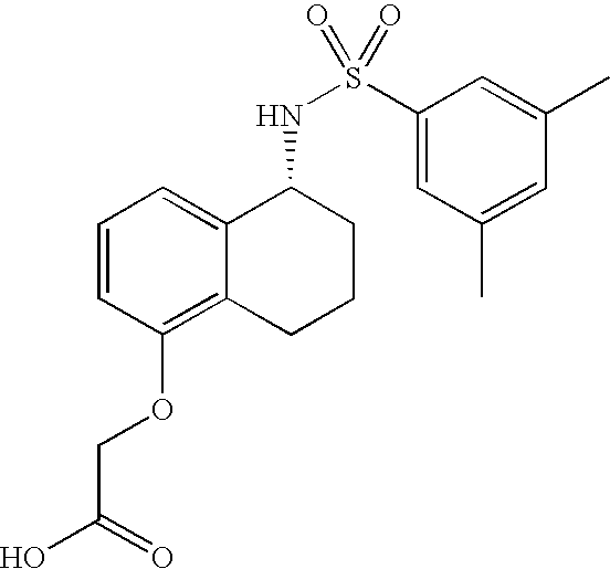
C1=CC(OCC(O)=O)=C2C(=C1)C(NS(=O)(C1=CC(C)=CC(C)=C1)=O)CCC2
